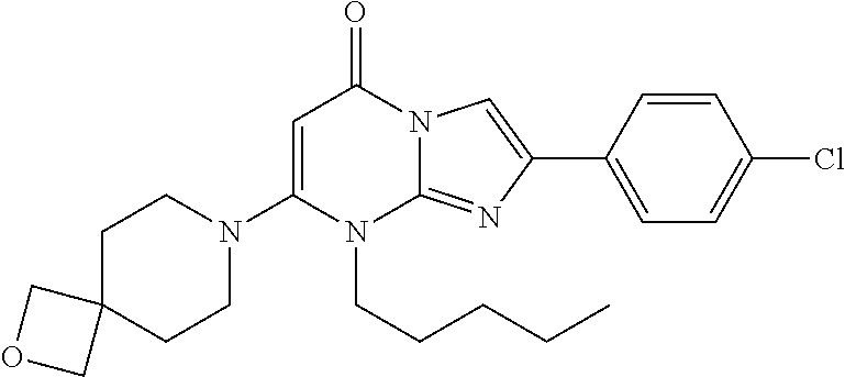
C1=C(N2CCC3(CC2)COC3)N(CCCCC)C2=NC(C3=CC=C(Cl)C=C3)=CN2C1=O
